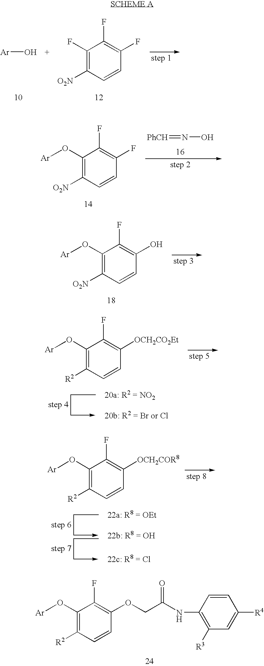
[PhCH]=NO.C1(O[Ar])=C([O2N])C=CC(F)=C1F.C1(O[Ar])=C([O2N])C=CC(O)=C1F.[Ar]O.C1(F)=C([O2N])C=CC(F)=C1F.C1(O[Ar])=C([R2])C=CC([OCH2CO2Et])=C1F.C1(O[Ar])=C([R2])C=CC([OCH2COR8])=C1F.C1(O[Ar])=C([R2])C=CC(OCC(NC2=C([R3])C=C([R4])C=C2)=O)=C1F
